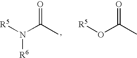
[R5]N(C(C)=O)[R6].[R5]OC(C)=O
